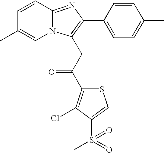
C1=CC2=NC(C3=CC=C(C)C=C3)=C(CC(=O)C3=C(Cl)C(S(=O)(=O)C)=CS3)N2C=C1C
